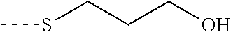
S(CCCO)C
